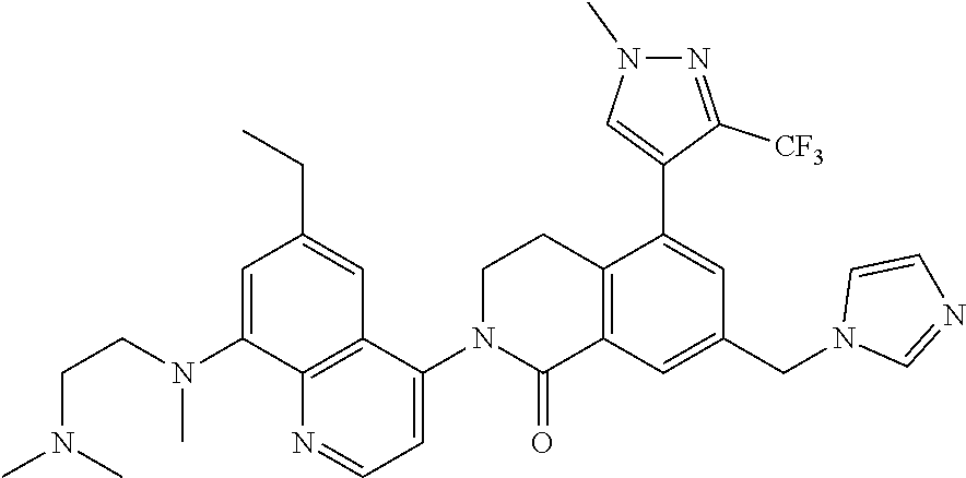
C1N(C2=CC=NC3=C2C=C(CC)C=C3N(C)CCN(C)C)C(=O)C2=C(C1)C(C1=CN(C)N=C1[CF3])=CC(CN1C=NC=C1)=C2
